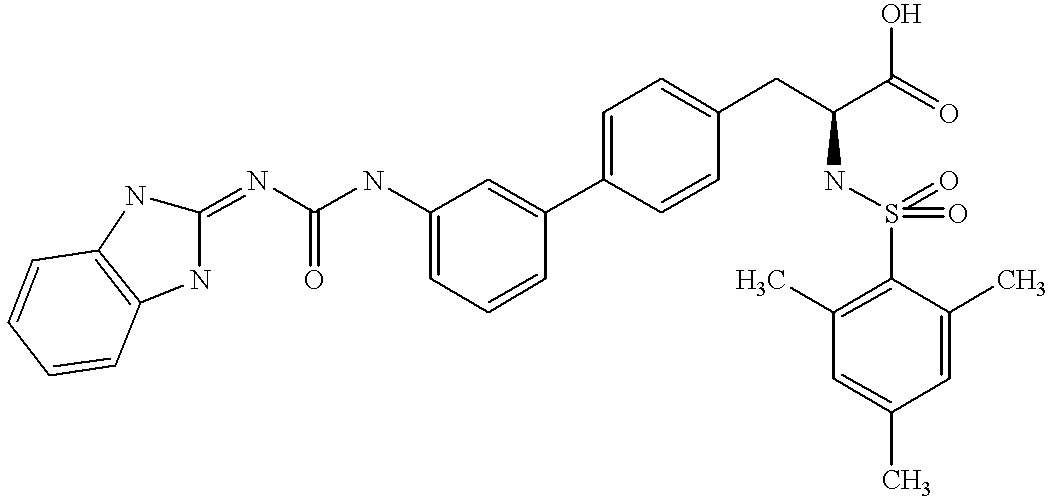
C1=C(NC(N=C2NC3=C(N2)C=CC=C3)=O)C=C(C2=CC=C(CC(C(=O)O)NS(=O)(=O)C3=C(C)C=C(C)C=C3C)C=C2)C=C1
